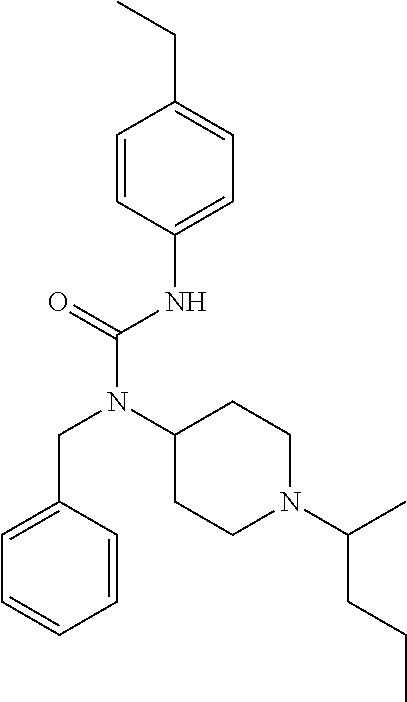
C1=C(CN(C(NC2=CC=C(CC)C=C2)=O)C2CCN(C(CCC)C)CC2)C=CC=C1
